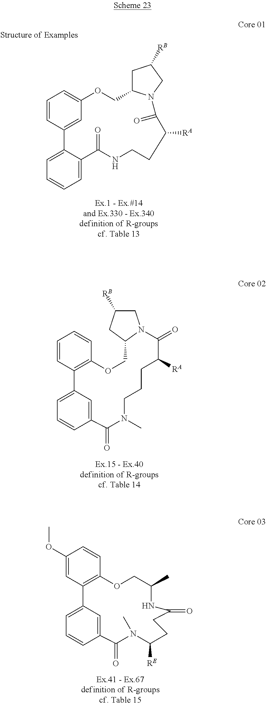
C1=CC2=CC(=C1)OCC1CC([RB])CN1C(=O)C([RA])CCNC(=O)C1=CC=CC=C21.C1=CC2=C(C=C1)OCC1N(CC([RB])C1)C(=O)C([RA])CCCN(C)C(=O)C1=CC2=CC=C1.C1(OC)=CC2=C(C=C1)OCC(C)NC(=O)CCC([RE])N(C)C(=O)C1=CC2=CC=C1
